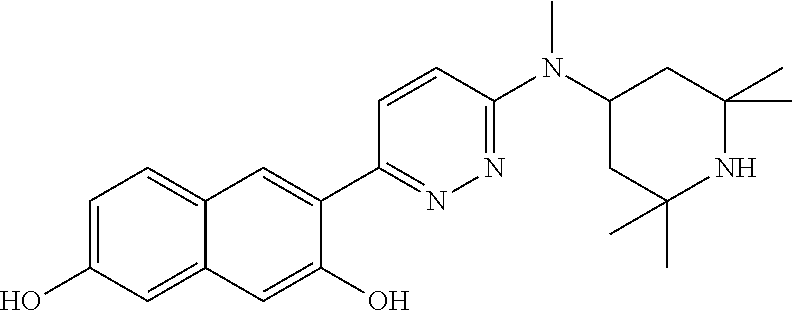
C1=C(O)C(C2=NN=C(N(C3CC(C)(C)NC(C)(C)C3)C)C=C2)=CC2=CC=C(O)C=C12
